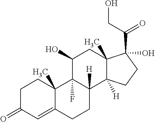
C1C(=O)C=C2C(C)(C1)C1(F)C([H])(CC2)C2([H])C(C)(CC1O)C(O)(C(CO)=O)CC2
